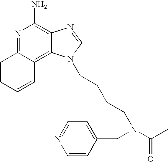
N1=C2C(=C3C(=C1N)N=CN3CCCCN(C(C)=O)CC1=CC=NC=C1)C=CC=C2
